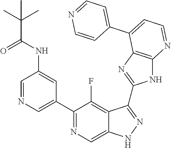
C1=NC=C(C2=NC=C3C(=C2F)C(C2=NC4=C(N2)N=CC=C4C2=CC=NC=C2)=NN3)C=C1NC(C(C)(C)C)=O
